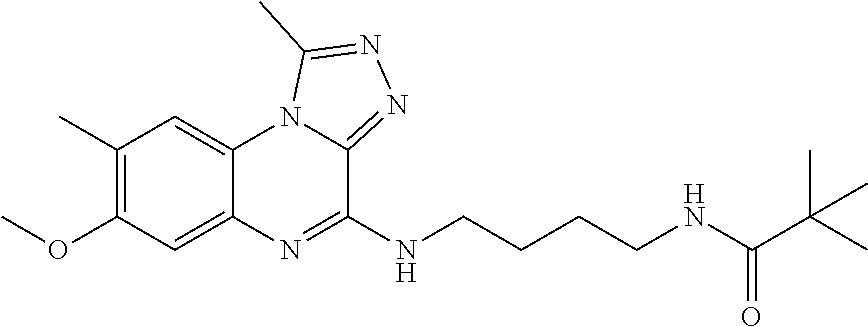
COC1=C(C)C=C2C(=C1)N=C(NCCCCNC(C(C)(C)C)=O)C1=NN=C(C)N21
